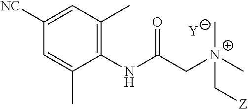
[Y].C1=C(C)C(NC(C[N+](C[Z])(C)C)=O)=C(C)C=C1[NC]
